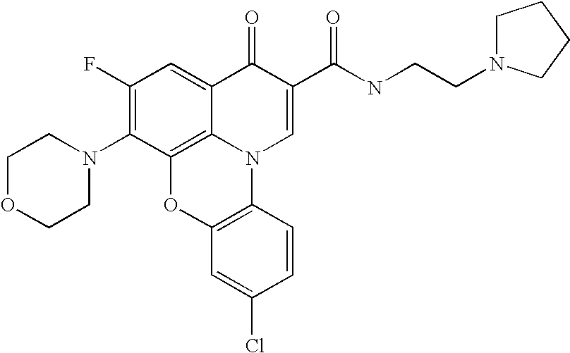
C1(F)=C(N2CCOCC2)C2=C3C(=C1)C(=O)C(C(NCCN1CCCC1)=O)=CN3C1=C(O2)C=C(Cl)C=C1
